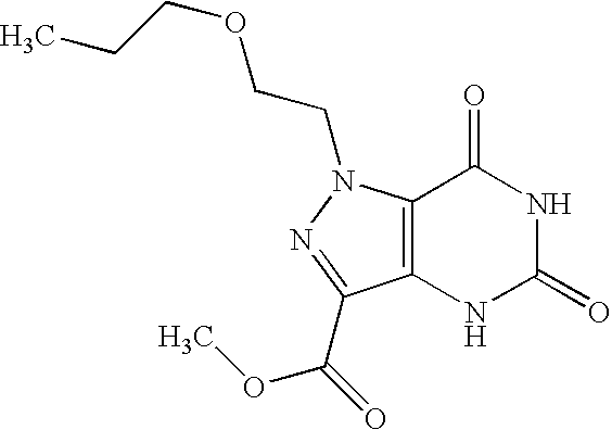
C12=C(C(=O)NC(=O)N1)N(CCOCCC)N=C2C(=O)OC
